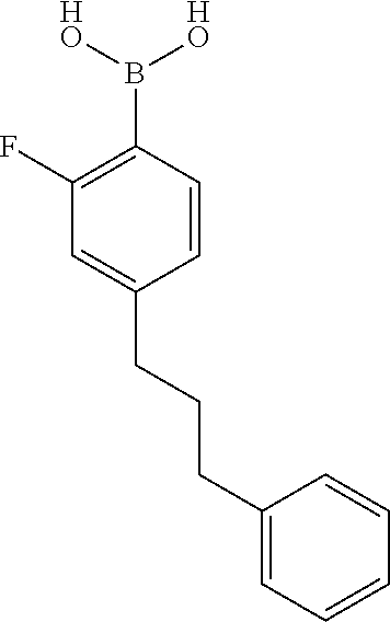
C1(F)=C(B([HO])[HO])C=CC(CCCC2=CC=CC=C2)=C1
